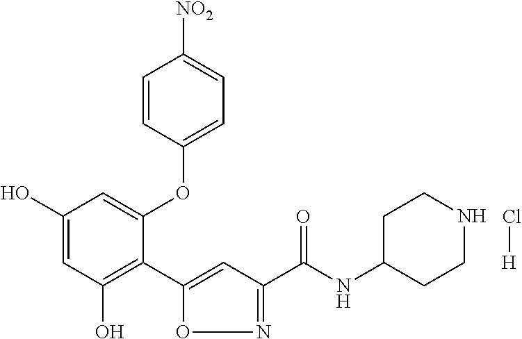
C1(O)=CC(O)=C(C2=CC(C(NC3CCNCC3)=O)=NO2)C(OC2=CC=C([NO2])C=C2)=C1.Cl[H]
